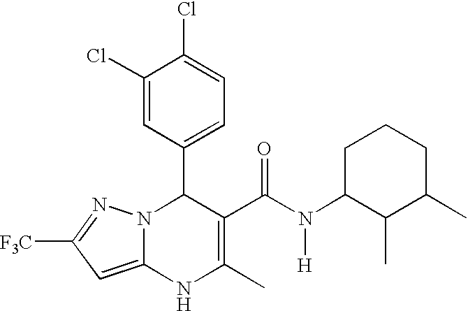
C1(Cl)=CC(C2N3C(=CC([F3C])=N3)NC(C)=C2C(N(C2C(C)C(C)CCC2)[H])=O)=CC=C1Cl
